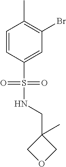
C1=CC(S(=O)(=O)NCC2(C)COC2)=CC(Br)=C1C
